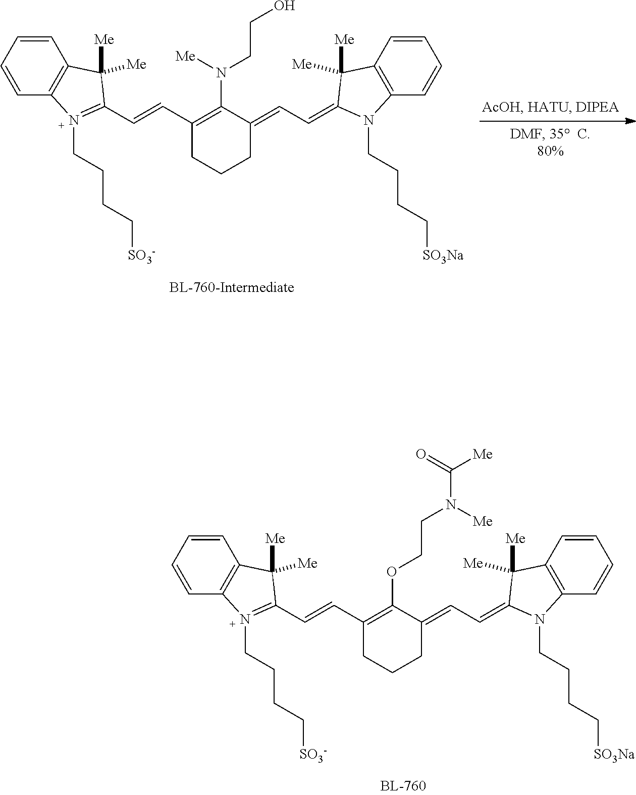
C1=CC=CC2=C1C([Me])([Me])C(C=CC1=C(N([Me])CCO)C(=CC=C3C([Me])([Me])C4=C(C=CC=C4)N3CCCC[SO3Na])CCC1)=N2CCCC[SO3-].C1=CC=CC2=C1C([Me])([Me])C(C=CC1=C(OCCN(C([Me])=O)[Me])C(=CC=C3C([Me])([Me])C4=C(C=CC=C4)N3CCCC[SO3Na])CCC1)=N2CCCC[SO3-]
